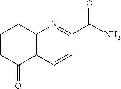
C1CC(=O)C2=C(C1)N=C(C(N)=O)C=C2
